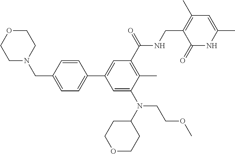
N(C1=CC(C2=CC=C(CN3CCOCC3)C=C2)=CC(C(NCC2=C(C)C=C(C)NC2=O)=O)=C1C)(C1CCOCC1)CCOC
